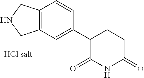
C1CC(C2=CC3=C(C=C2)CNC3)C(=O)NC1=O
